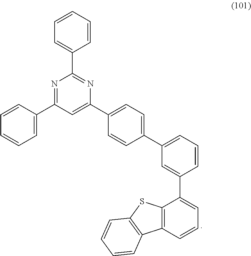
C1=CC(C2=CC=CC(C3=CC=CC4=C3SC3=C4C=CC=C3)=C2)=CC=C1C1=CC(C2=CC=CC=C2)=NC(C2=CC=CC=C2)=N1
